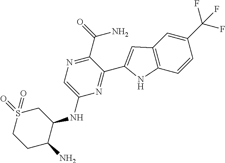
C1=C(C(F)(F)F)C=CC2=C1C=C(C1=NC(NC3CS(=O)(=O)CCC3N)=CN=C1C(=O)N)N2
